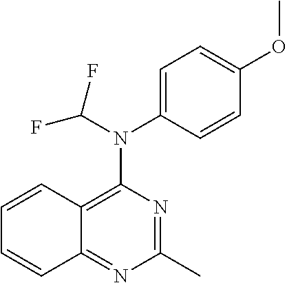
C12=C(N(C3=CC=C(OC)C=C3)C(F)F)N=C(C)N=C1C=CC=C2
